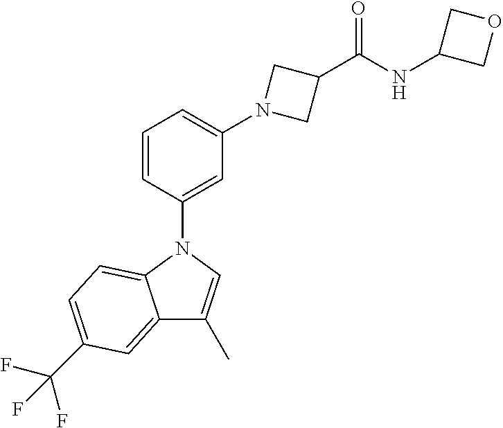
C1=CC(N2C3=CC=C(C(F)(F)F)C=C3C(C)=C2)=CC(N2CC(C(NC3COC3)=O)C2)=C1
